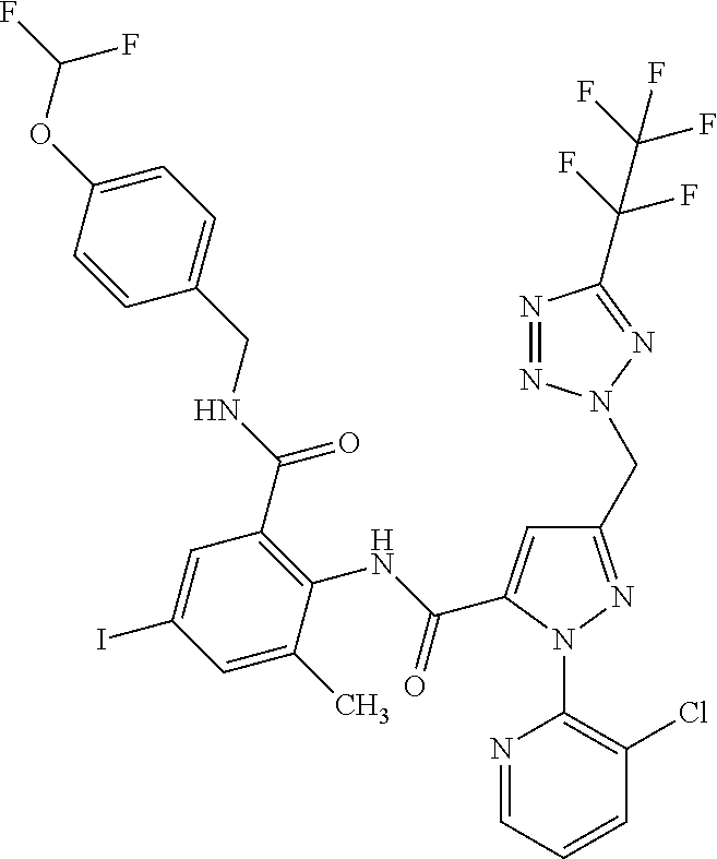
C1=CC(OC(F)F)=CC=C1CNC(C1=C(NC(=O)C2=CC(CN3N=NC(C(F)(F)C(F)(F)F)=N3)=NN2C2=C(Cl)C=CC=N2)C(C)=CC(I)=C1)=O
